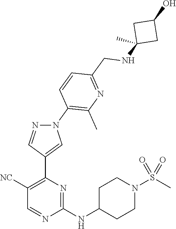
C1([NC])=C(C2=CN(C3=C(C)N=C(CNC4(C)CC(O)C4)C=C3)N=C2)N=C(NC2CCN(S(C)(=O)=O)CC2)N=C1
